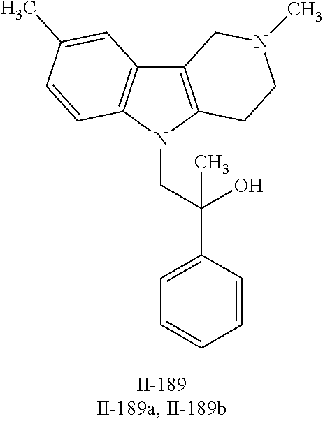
C12=C(N(CC(C3=CC=CC=C3)(O)C)C3=C1C=C(C)C=C3)CCN(C)C2
